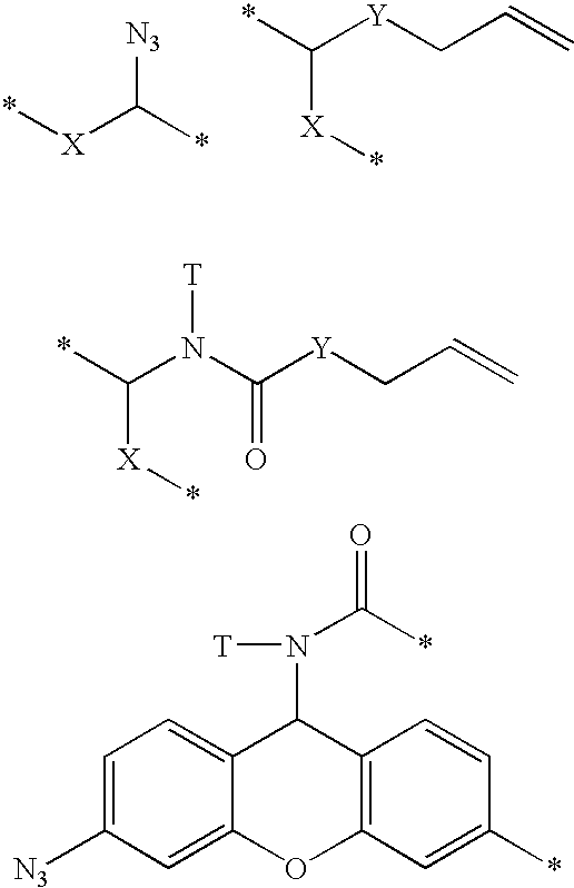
[X](C([N3])*)*.C([X]*)([Y]CC=C)*.C(=O)([Y]CC=C)N([T])C([X]*)*.C1=C([N3])C=C2C(=C1)C(N([T])C(=O)*)C1=C(O2)C=C(*)C=C1
